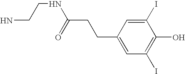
C1(I)=CC(CCC(NCCN)=O)=CC(I)=C1O
